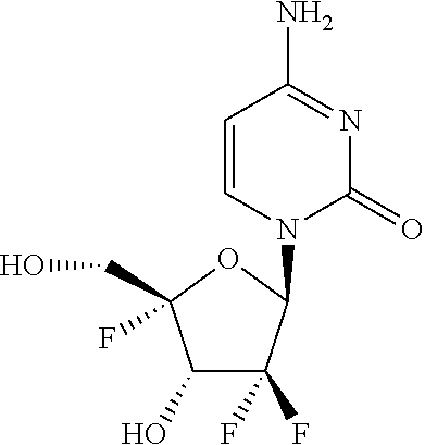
C1=CN(C2C(F)(F)C(O)C(CO)(F)O2)C(=O)N=C1N
